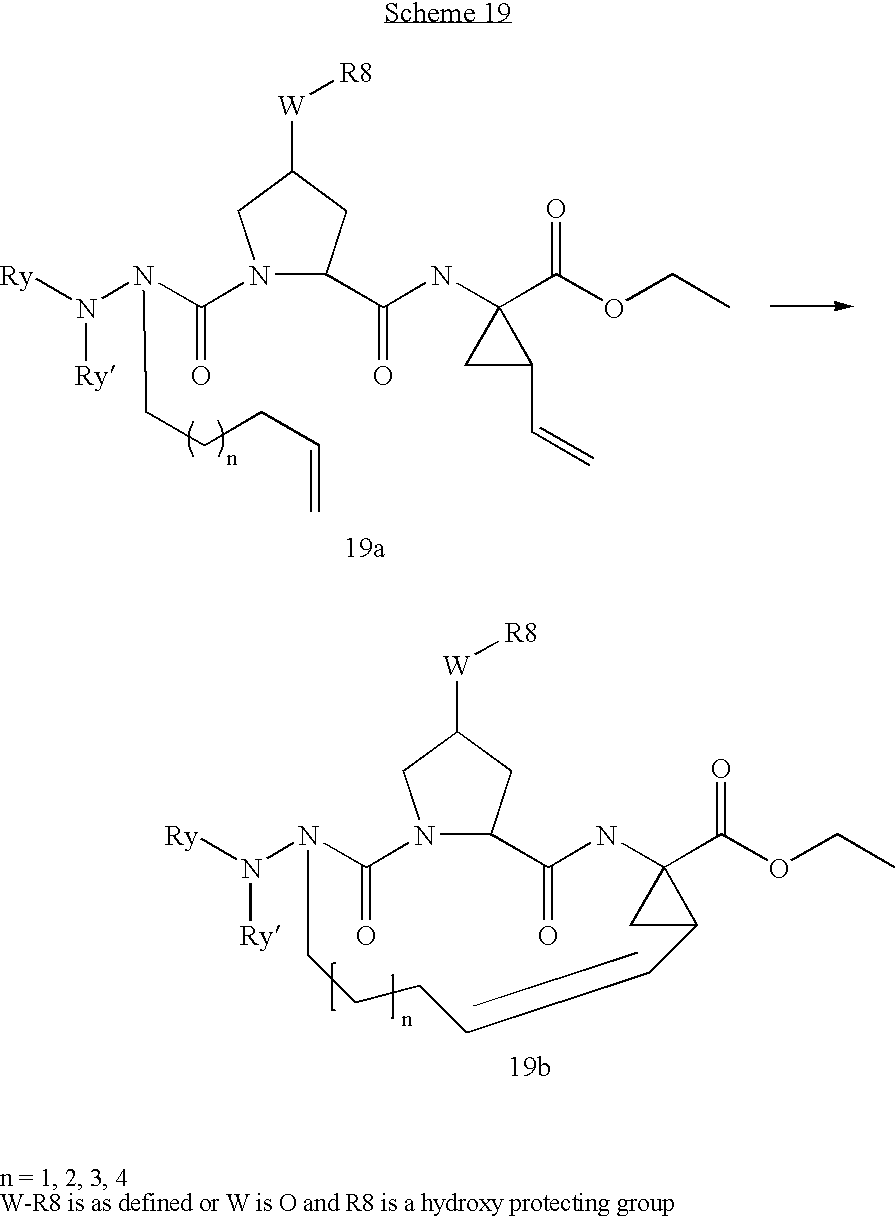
CCOC(C1(NC(=O)C2N(C(=O)N(N([Ry])[Ry])CCCC=C)CC([W][R8])C2)CC1C=C)=O.CCOC(C12NC(=O)C3N(CC([W][R8])C3)C(=O)N(N([Ry])[Ry])CCCC=CC1C2)=O
